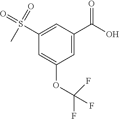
C1=C(S(=O)(=O)C)C=C(OC(F)(F)F)C=C1C(O)=O
